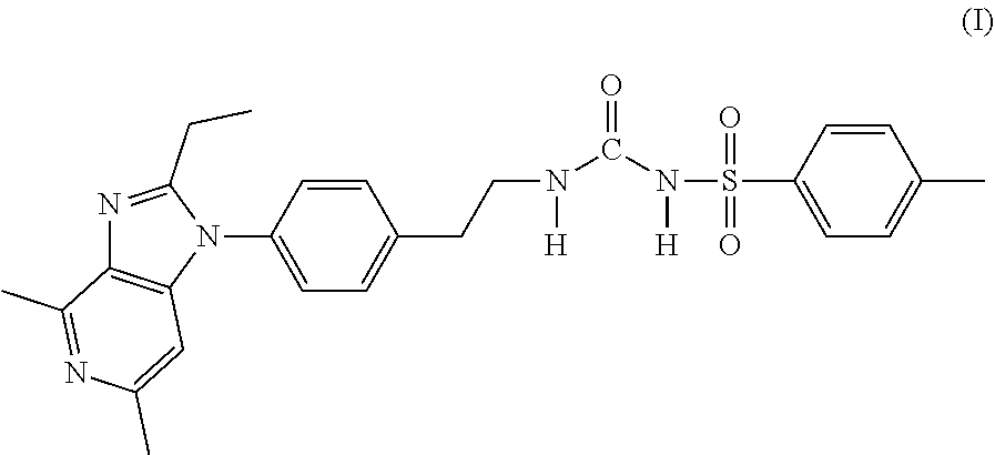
C1=CC(N2C(CC)=NC3=C2C=C(C)N=C3C)=CC=C1CCN(C(N([H])S(C1=CC=C(C)C=C1)(=O)=O)=O)[H]
